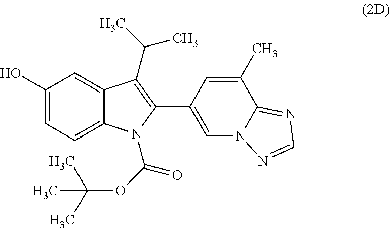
C1(O)=CC=C2C(=C1)C(C(C)C)=C(C1=CN3C(=NC=N3)C(C)=C1)N2C(OC(C)(C)C)=O
